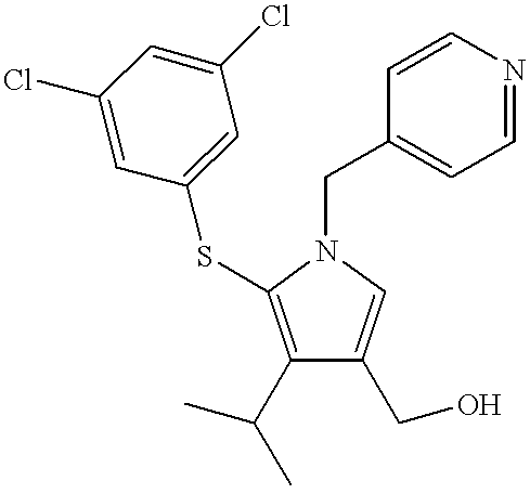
C1(C(C)C)=C(SC2=CC(Cl)=CC(Cl)=C2)N(CC2=CC=NC=C2)C=C1CO
